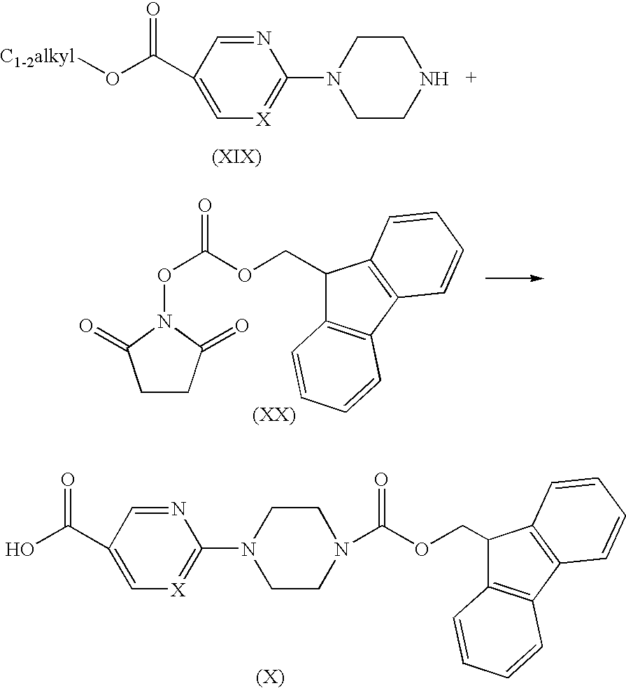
N1=CC(C(O[C1-2alkyl])=O)=C[X]=C1N1CCNCC1.OC(=O)C1=C[X]=C(N2CCN(C(OCC3C4=C(C5=C3C=CC=C5)C=CC=C4)=O)CC2)N=C1.C1CC(=O)N(OC(OCC2C3=C(C4=C2C=CC=C4)C=CC=C3)=O)C1=O
